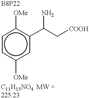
c1cc([OMe])cc(C(C[COOH])N)c1[OMe]
